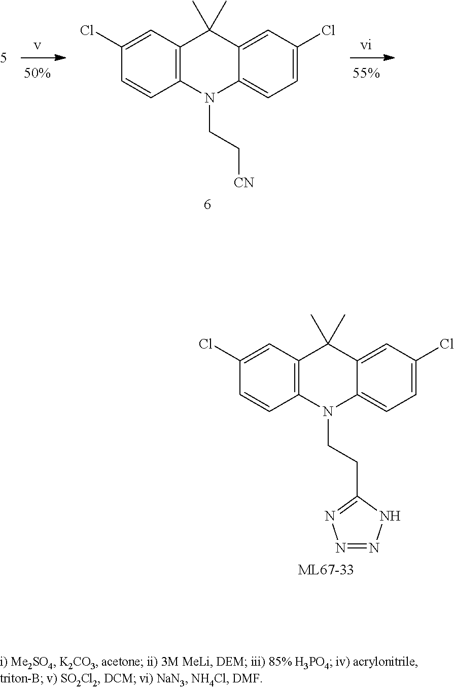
C1=C(Cl)C=CC2=C1C(C)(C)C1=CC(Cl)=CC=C1N2CC[CN].C1=C(Cl)C=CC2=C1C(C)(C)C1=CC(Cl)=CC=C1N2CCC1=NN=NN1
